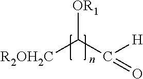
[R2OH2C]C(C(=O)[H])[OR1]
